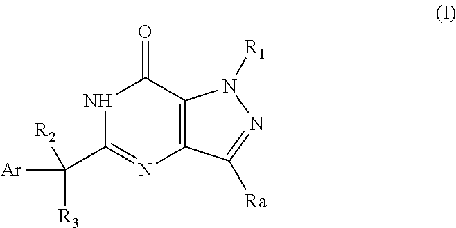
N1C(C([R3])([Ar])[R2])=NC2=C(C1=O)N([R1])N=C2[Ra]
